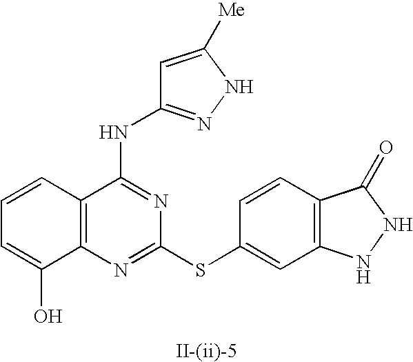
C12=C(N=C(SC3=CC4=C(C=C3)C(=O)NN4)N=C1NC1=NNC([Me])=C1)C(O)=CC=C2
